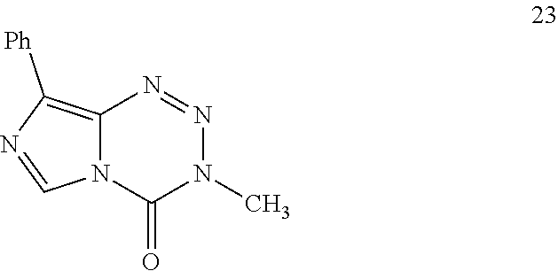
C12=C([Ph])N=CN1C(=O)N(C)N=N2
